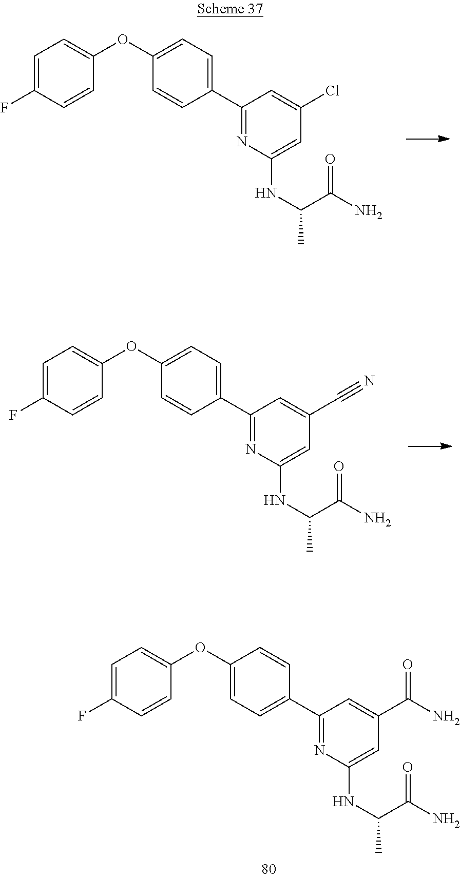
C1=C(F)C=CC(OC2=CC=C(C3=NC(NC(C(=O)N)C)=CC(C(=O)N)=C3)C=C2)=C1.C1=C(F)C=CC(OC2=CC=C(C3=NC(NC(C(=O)N)C)=CC(Cl)=C3)C=C2)=C1.C1=C(F)C=CC(OC2=CC=C(C3=NC(NC(C(=O)N)C)=CC(C#N)=C3)C=C2)=C1
